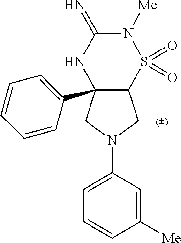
C12(C3=CC=CC=C3)C(S(=O)(=O)N([Me])C(=N)N1)CN(C1=CC=CC([Me])=C1)C2
